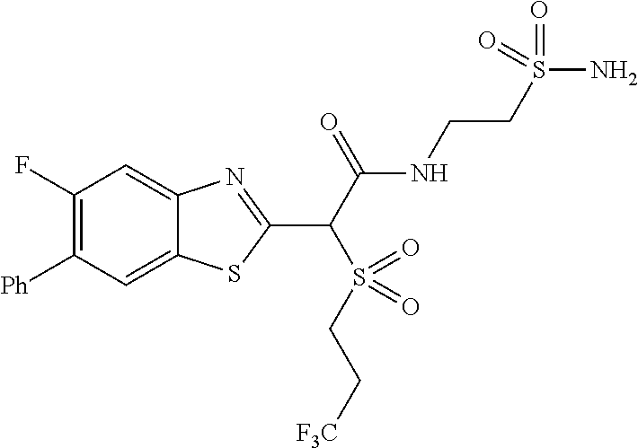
C1([Ph])=C(F)C=C2C(=C1)SC(C(C(NCCS(N)(=O)=O)=O)S(=O)(CC[F3C])=O)=N2
